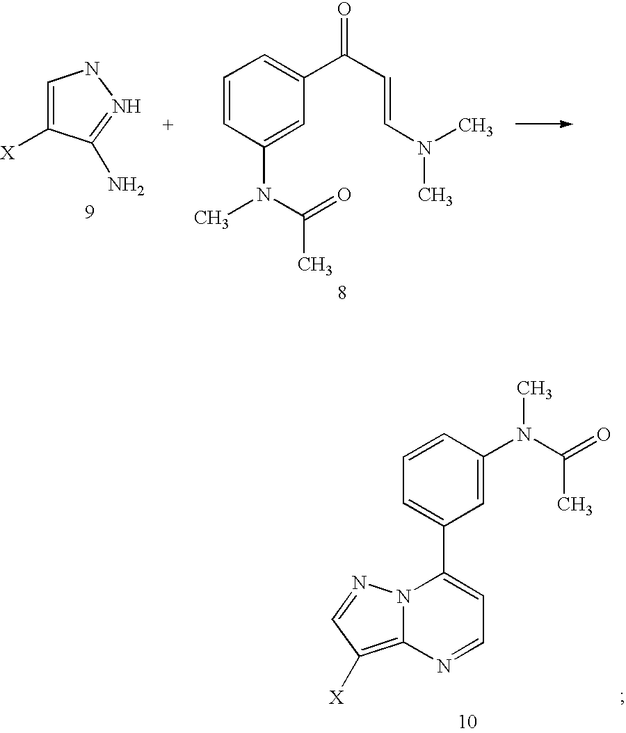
C1=CC(N(C(=O)C)C)=CC(C(C=CN(C)C)=O)=C1.C1=C([X])C(N)=NN1.C1=CC(N(C(C)=O)C)=CC(C2=CC=NC3=C([X])C=NN23)=C1
